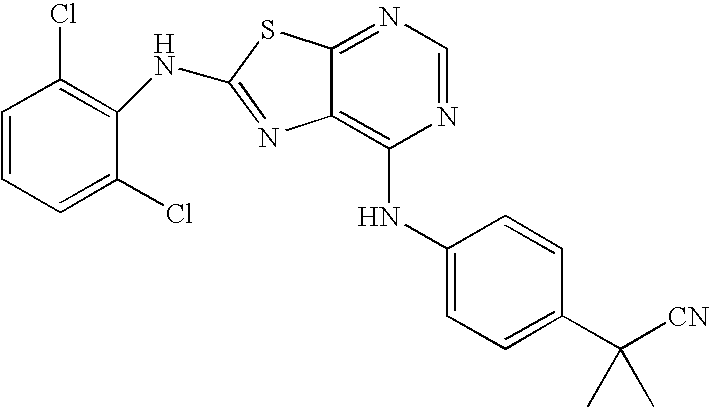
N1=CN=C2C(=C1NC1=CC=C(C([CN])(C)C)C=C1)N=C(NC1=C(Cl)C=CC=C1Cl)S2
